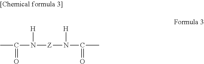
CC(N([Z]N(C(C)=O)[H])[H])=O
